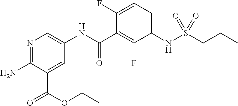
N1=C(N)C(C(=O)OCC)=CC(NC(C2=C(F)C(NS(CCC)(=O)=O)=CC=C2F)=O)=C1
